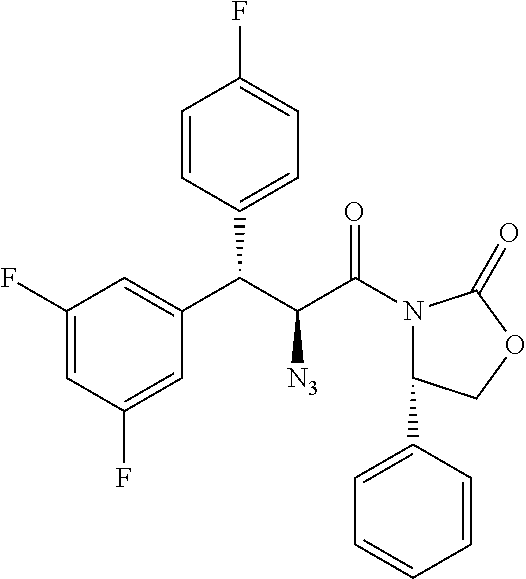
C1(F)=CC(F)=CC(C(C(C(=O)N2C(C3=CC=CC=C3)COC2=O)[N3])C2=CC=C(F)C=C2)=C1
